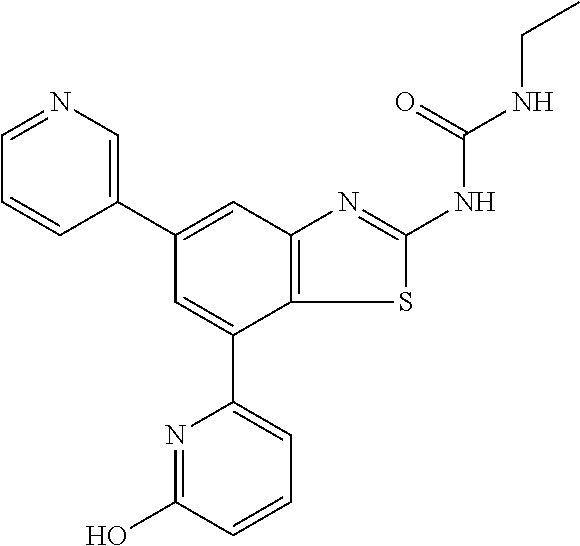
C1(C2=CN=CC=C2)=CC2=C(C(C3=CC=CC(O)=N3)=C1)SC(NC(=O)NCC)=N2
